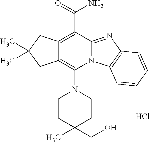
C12=C(N3CCC(C)(CO)CC3)N3C(=NC4=C3C=CC=C4)C(C(N)=O)=C1CC(C)(C)C2.Cl
